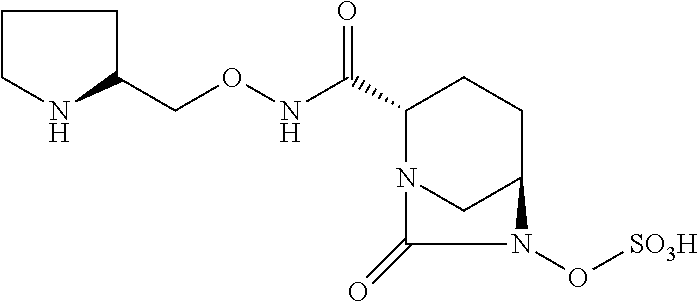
C1(C(NOCC2NCCC2)=O)N2CC(CC1)N(O[SO3H])C2=O
